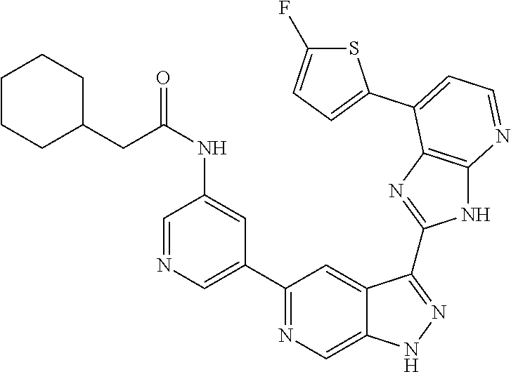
C1(C2=NC=C3C(=C2)C(C2=NC4=C(N2)N=CC=C4C2=CC=C(F)S2)=NN3)=CN=CC(NC(CC2CCCCC2)=O)=C1
